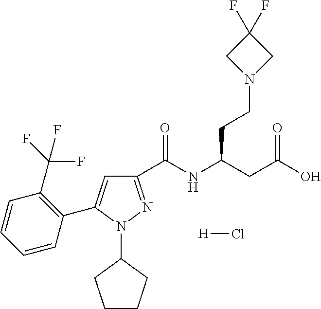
C1(C(NC(CC(O)=O)CCN2CC(F)(F)C2)=O)=NN(C2CCCC2)C(C2=C(C(F)(F)F)C=CC=C2)=C1.[H]Cl
